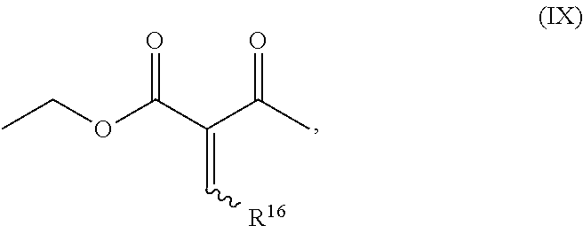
CCOC(C(C(C)=O)=C[R16])=O
